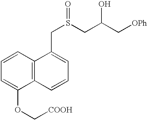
C1=CC2=C(C(OC[COOH])=C1)C=CC=C2CS(CC(C[OPh])O)=O
